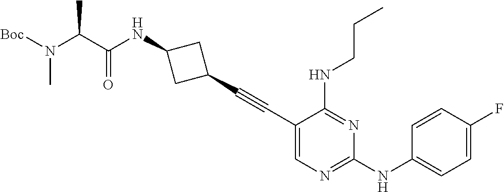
C1(C#CC2CC(NC(C(N([Boc])C)C)=O)C2)=CN=C(NC2=CC=C(F)C=C2)N=C1NCCC
